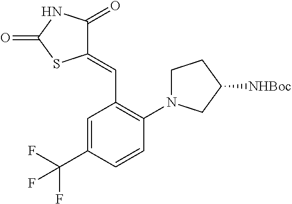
C1(=CC2=C(N3CCC([NHBoc])C3)C=CC(C(F)(F)F)=C2)C(=O)NC(=O)S1
